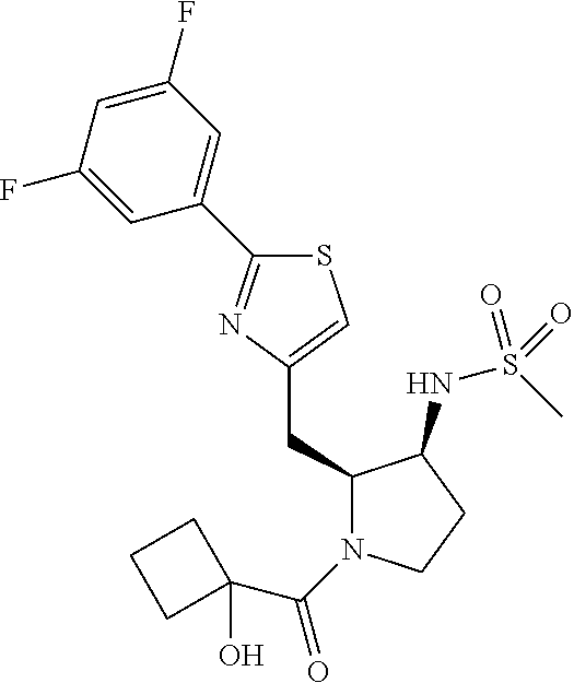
S1C(C2=CC(F)=CC(F)=C2)=NC(CC2N(C(=O)C3(O)CCC3)CCC2NS(C)(=O)=O)=C1
